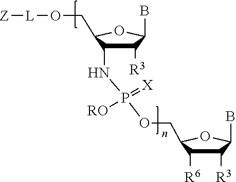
C1([R3])C(NP(OCC2C([R6])C([R3])C(B)O2)(=[X])[RO])C(CO[L][Z])OC1B
